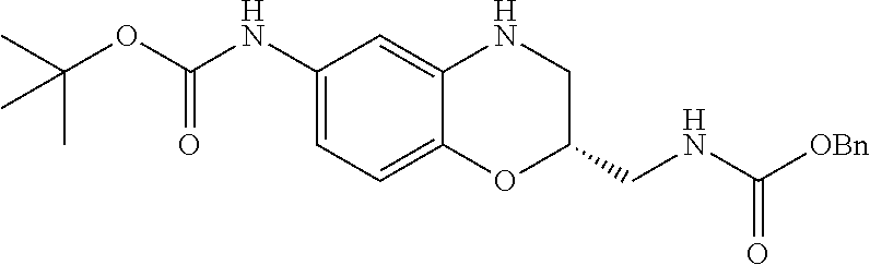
N(C(OC(C)(C)C)=O)C1=CC=C2C(=C1)NCC(CNC([OBn])=O)O2
